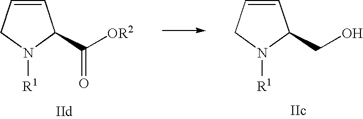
C1=CCN([R1])C1CO.C1=CCN([R1])C1C([OR2])=O
